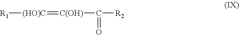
[R1][(HO)C]=[C(OH)]C(=O)[R2]
